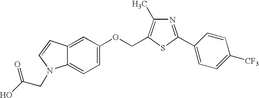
C1=C2C(=CC=C1OCC1=C(C)N=C(C3=CC=C([CF3])C=C3)S1)N(CC(O)=O)C=C2
